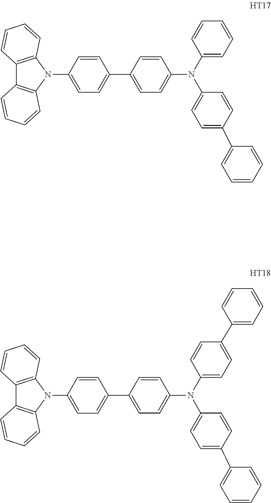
C12=C(N(C3=CC=C(C4=CC=C(N(C5=CC=C(C6=CC=CC=C6)C=C5)C5=CC=CC=C5)C=C4)C=C3)C3=C1C=CC=C3)C=CC=C2.C1(C2=CC=C(N(C3=CC=C(C4=CC=CC=C4)C=C3)C3=CC=C(C4=CC=CC=C4)C=C3)C=C2)=CC=C(N2C3=C(C4=C2C=CC=C4)C=CC=C3)C=C1
